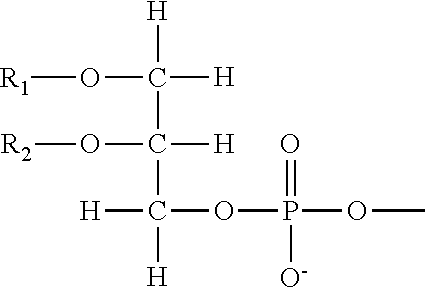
O(C([H])([H])C(O[R2])([H])C([H])(OP(OC)(=O)[O-])[H])[R1]
